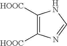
C1([HOOC])=C([HOOC])N=CN1
